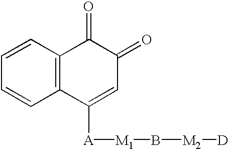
C12=C(C=CC=C1)C(=O)C(=O)C=C2[A][M1]B[M2][D]
